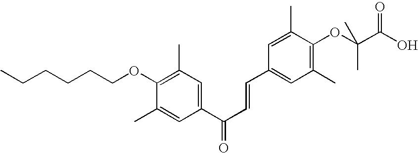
O(C1=C(C)C=C(C(C=CC2=CC(C)=C(OC(C(=O)O)(C)C)C(C)=C2)=O)C=C1C)CCCCCC
